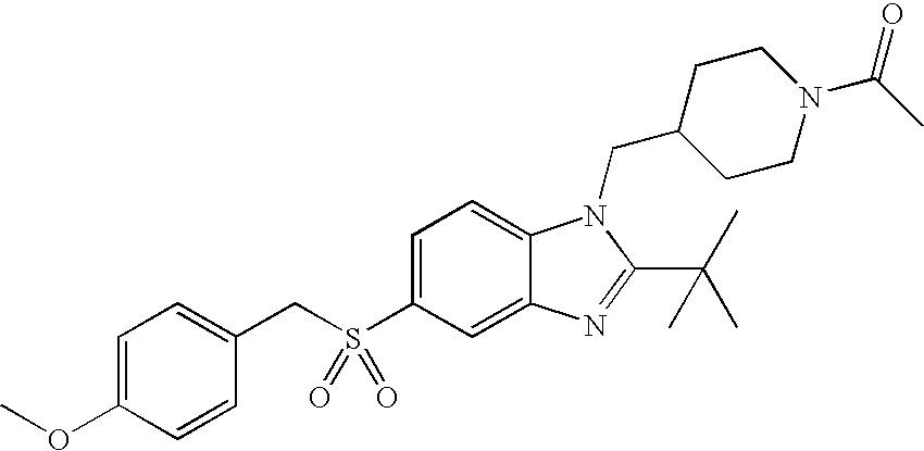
C1=C(OC)C=CC(CS(C2=CC=C3C(=C2)N=C(C(C)(C)C)N3CC2CCN(C(C)=O)CC2)(=O)=O)=C1
